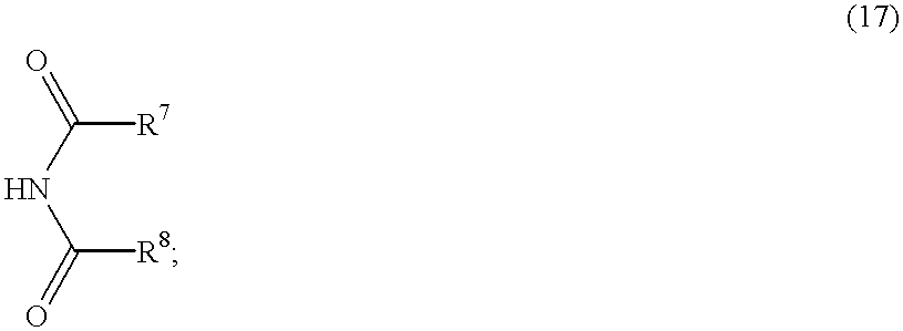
C([R8])(NC([R7])=O)=O
